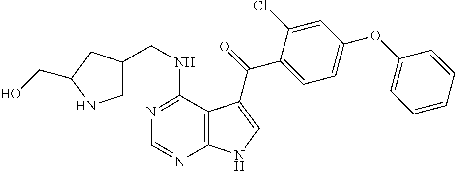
N1=C(NCC2CNC(CO)C2)C2=C(N=C1)NC=C2C(=O)C1=CC=C(OC2=CC=CC=C2)C=C1Cl
